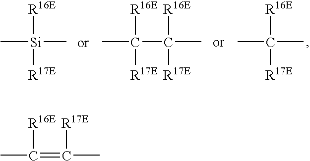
CC(C(C)([R16E])[R17E])([R16E])[R17E].C[Si]([R16E])(C)[R17E].CC(C)([R16E])[R17E].CC(=C(C)[R17E])[R16E]
